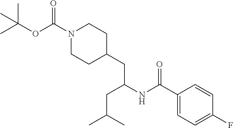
C(C1=CC=C(F)C=C1)(NC(CC(C)C)CC1CCN(C(OC(C)(C)C)=O)CC1)=O
